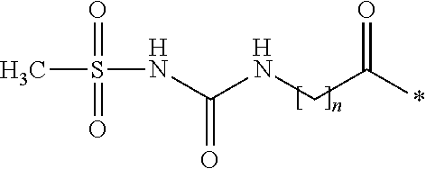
[H].N(CC(*)=O)C(NS(C)(=O)=O)=O.[H]
